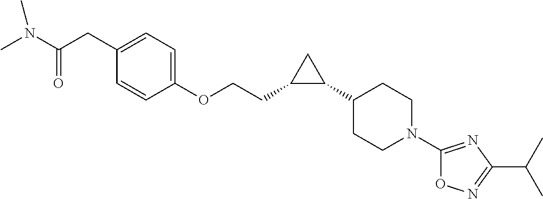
N(C(CC1=CC=C(OCCC2C(C3CCN(C4=NC(C(C)C)=NO4)CC3)C2)C=C1)=O)(C)C
